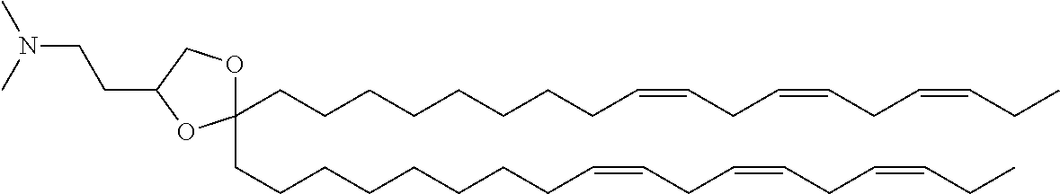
C(CCCCCCC=CCC=CCC=CCC)CC1(CCCCCCCCC=CCC=CCC=CCC)OCC(CCN(C)C)O1
